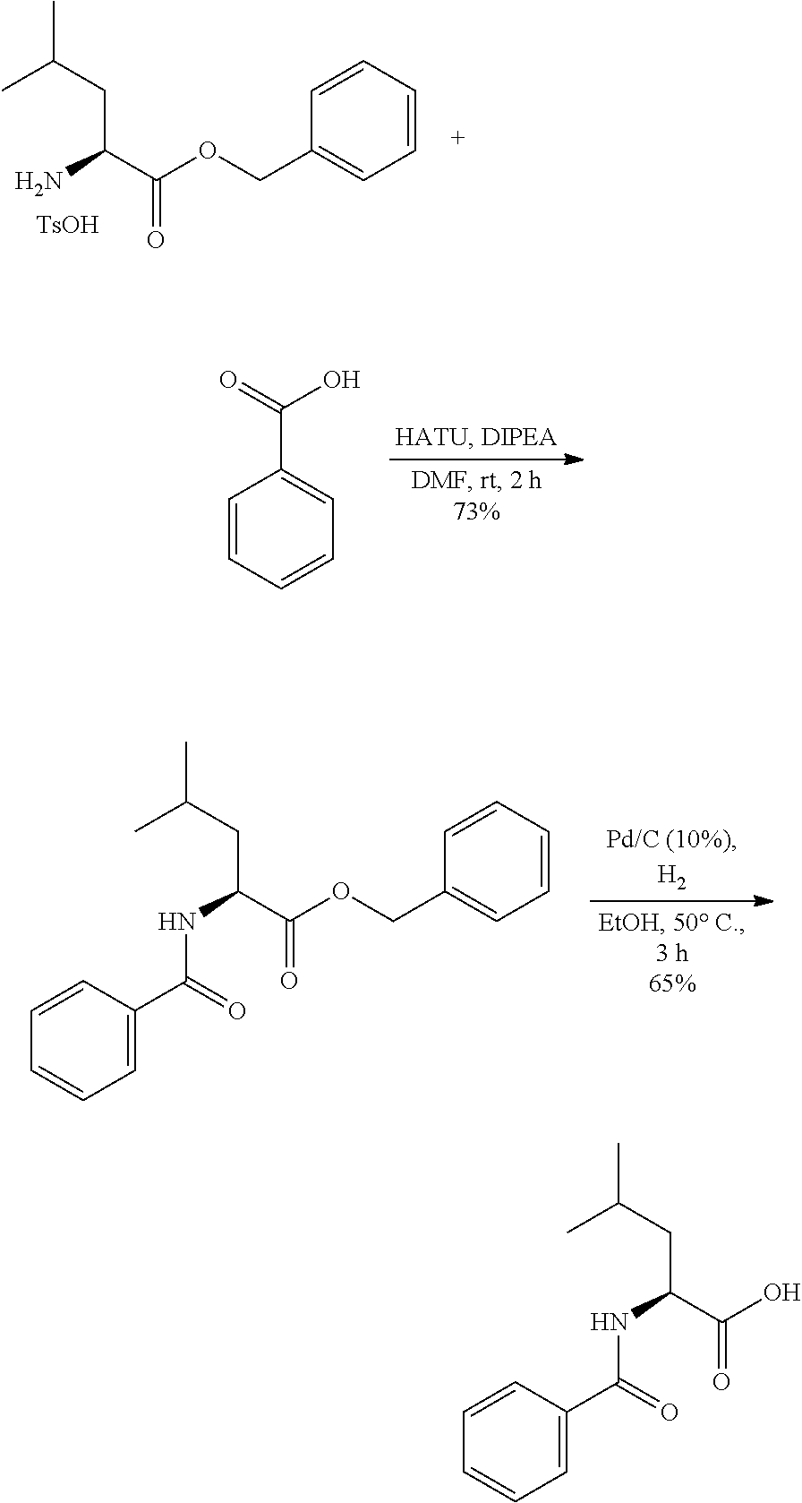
CC(CC(N)C(=O)OCC1=CC=CC=C1)C.[TsOH].CC(CC(NC(=O)C1=CC=CC=C1)C(=O)OCC1=CC=CC=C1)C.C1=CC=CC=C1C(O)=O.CC(CC(NC(=O)C1=CC=CC=C1)C(=O)O)C
